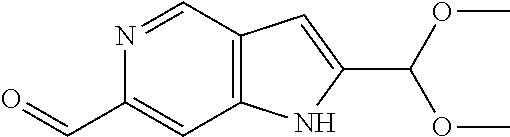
N1=CC2=C(C=C1C=O)NC(C(OC)OC)=C2
